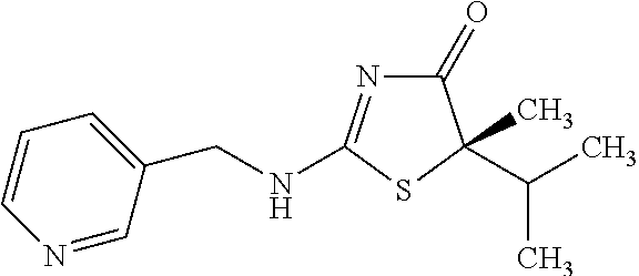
C1(=O)N=C(NCC2=CC=CN=C2)SC1(C(C)C)C
